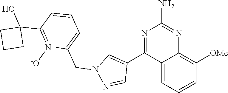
C12=C([OMe])C=CC=C1C(C1=CN(CC3=CC=CC(C4(O)CCC4)=[N+]3[-O])N=C1)=NC(N)=N2
